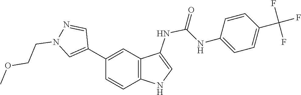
C1(C2=CC3=C(NC=C3NC(NC3=CC=C(C(F)(F)F)C=C3)=O)C=C2)=CN(CCOC)N=C1
